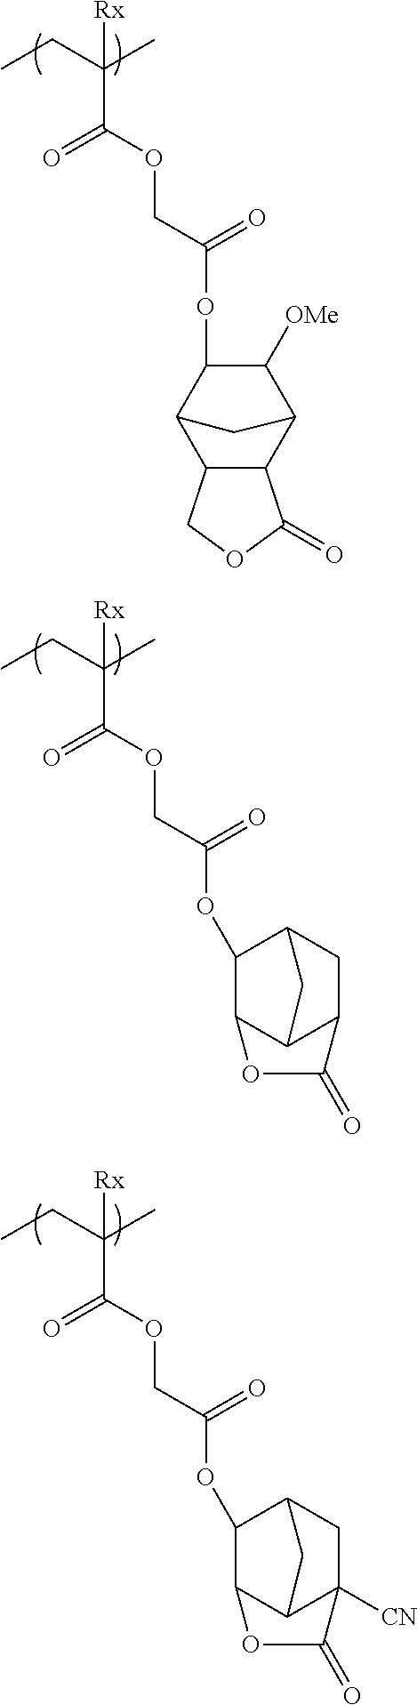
C1([OMe])C2C3C(C(C2)C1OC(COC(C(CC)(C)[Rx])=O)=O)COC3=O.CCC(C(=O)OCC(=O)OC1C2C3C(CC1C3)C(=O)O2)(C)[Rx].CCC(C(=O)OCC(=O)OC1C2C3C([CN])(CC1C3)C(=O)O2)(C)[Rx]
